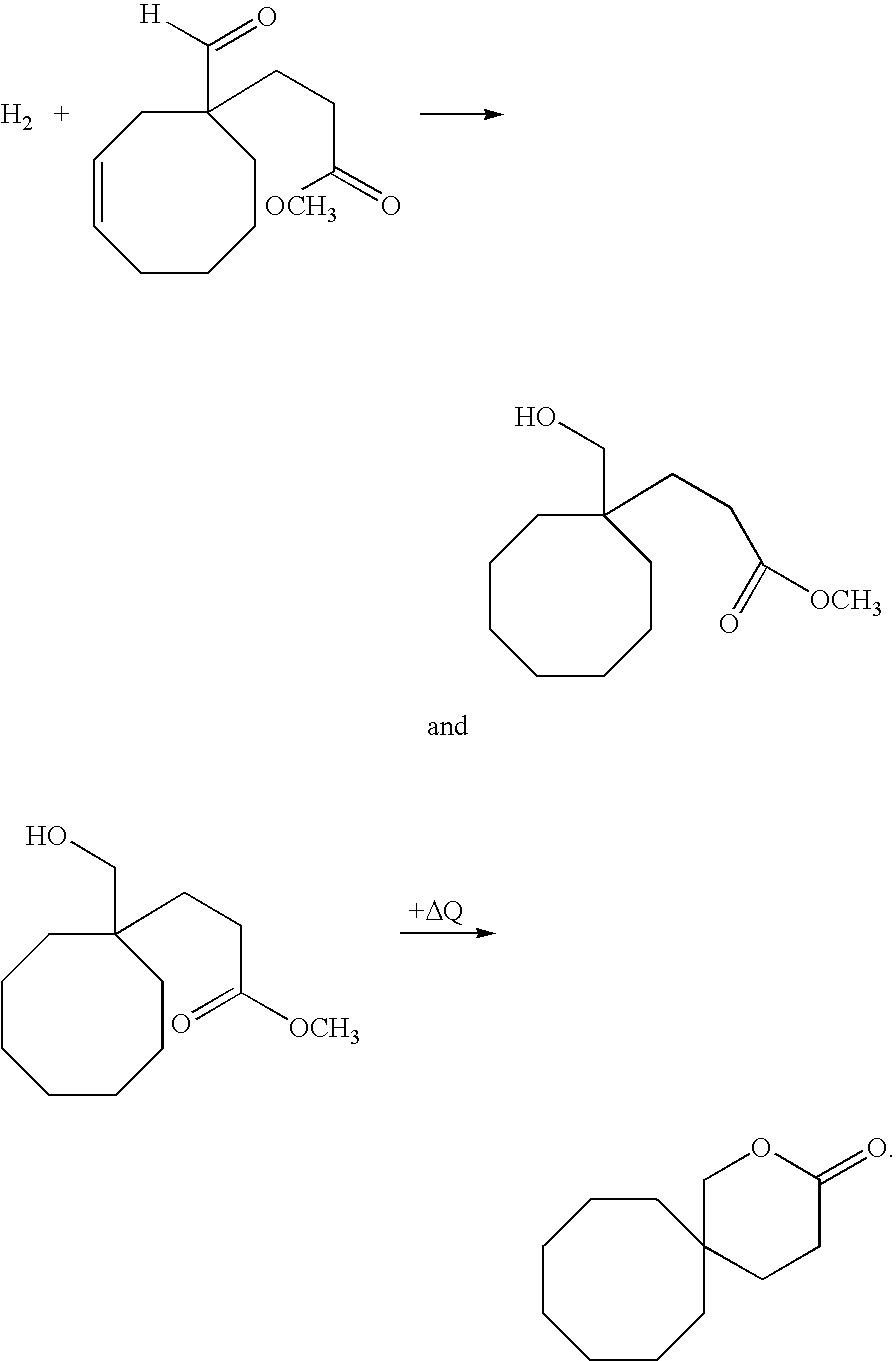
[H2].C1(C([H])=O)(CCC([OCH3])=O)CC=CCCCC1.C1(CO)(CCC(=O)[OCH3])CCCCCCC1.C1(CO)(CCC(=O)[OCH3])CCCCCCC1.C1C2(CCC(=O)O1)CCCCCCC2
